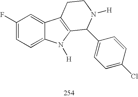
C1(F)=CC=C2C(=C1)C1=C(N2[H])C(C2=CC=C(Cl)C=C2)N([H])CC1
